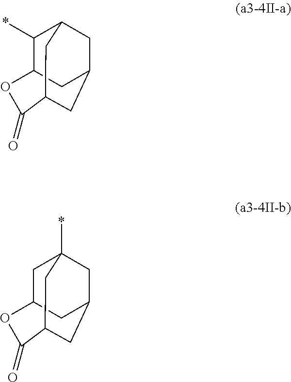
C1(*)C2CC3CC1CC(C3)C(=O)O2.C1C2CC3CC1(*)CC(C3)C(=O)O2
